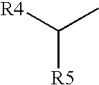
[R4]C(C)[R5]
